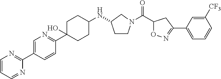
C(C1ON=C(C2=CC=CC([CF3])=C2)C1)(=O)N1CCC(NC2CCC(C3=NC=C(C4=NC=CC=N4)C=C3)(O)CC2)C1
